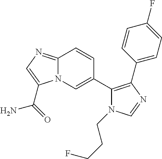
N12C(=NC=C1C(=O)N)C=CC(C1=C(C3=CC=C(F)C=C3)N=CN1CCCF)=C2
